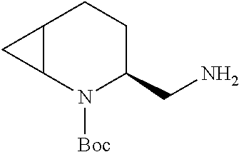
C12C(N([Boc])C(CN)CC1)C2
